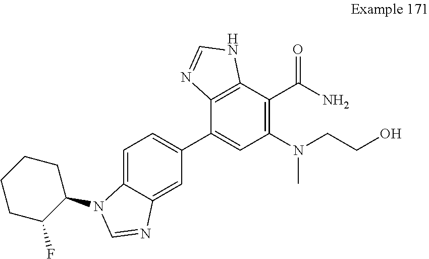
C1=C2C(=CC(C3=CC(N(CCO)C)=C(C(N)=O)C4=C3N=CN4)=C1)N=CN2C1CCCCC1F
